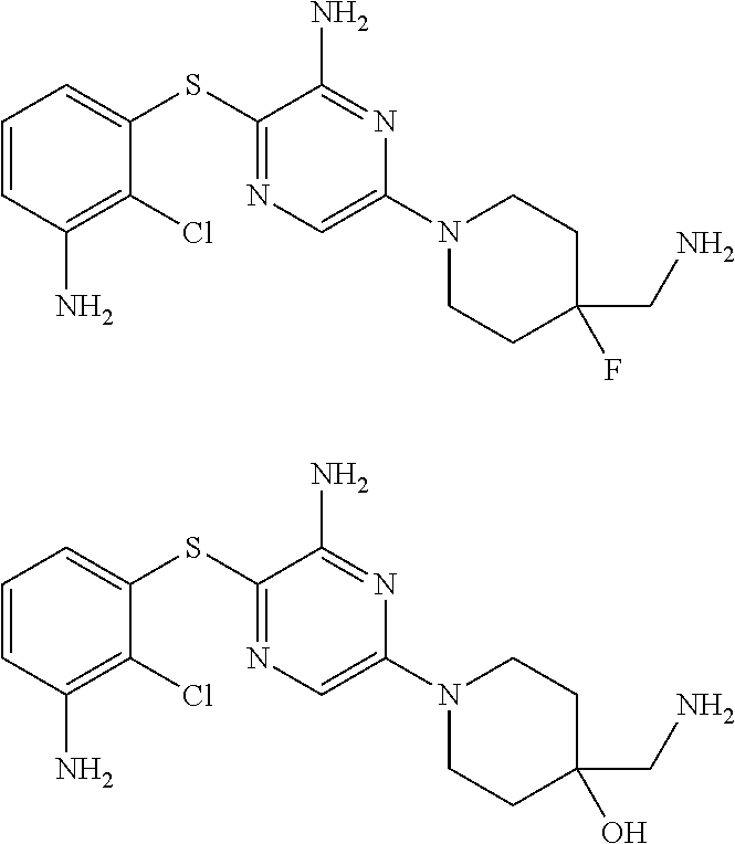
C1=CC(N)=C(Cl)C(SC2=NC=C(N3CCC(CN)(F)CC3)N=C2N)=C1.C1=CC(N)=C(Cl)C(SC2=NC=C(N3CCC(CN)(O)CC3)N=C2N)=C1
